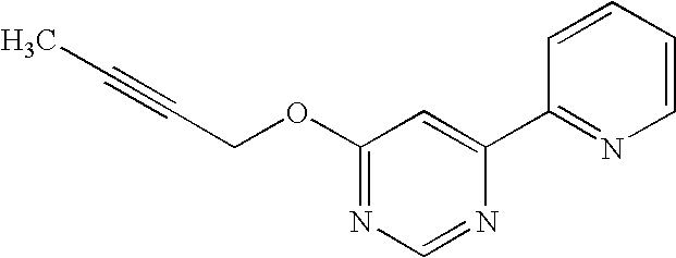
C1(OCC#CC)=NC=NC(C2=NC=CC=C2)=C1
